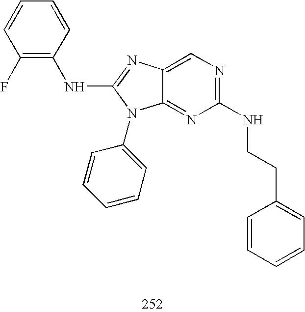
C12=NC(NCCC3=CC=CC=C3)=NC=C1N=C(NC1=C(F)C=CC=C1)N2C1=CC=CC=C1
